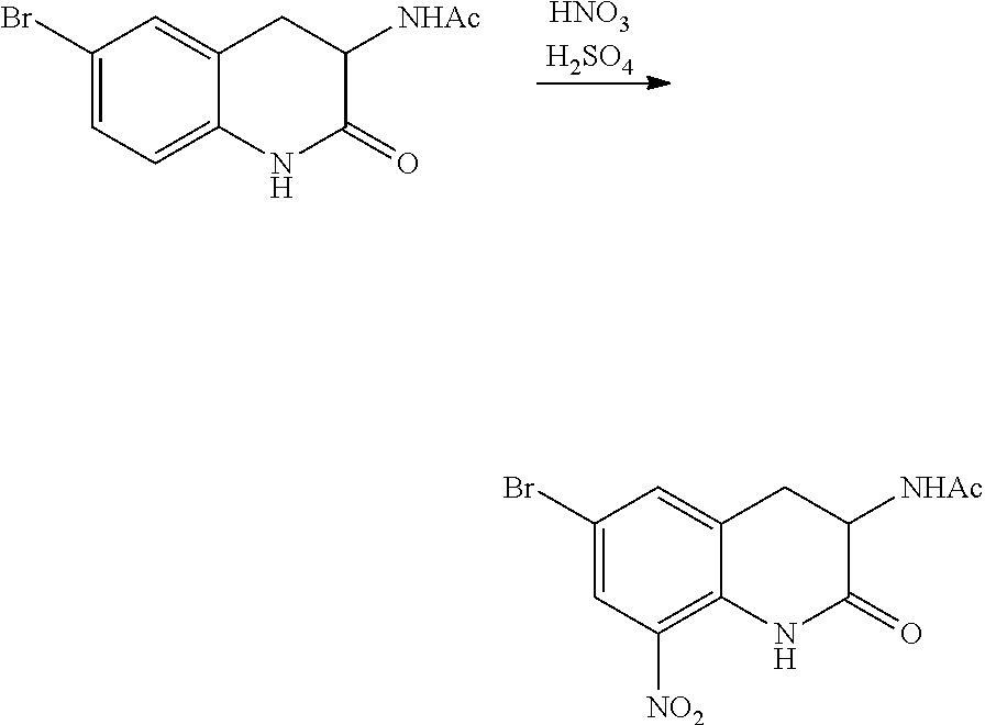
C1(Br)=CC=C2C(=C1)CC([NHAc])C(=O)N2.[HNO3H2SO4].C1(Br)=CC([NO2])=C2C(=C1)CC([NHAc])C(=O)N2
